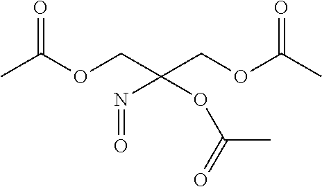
CC(OCC(COC(C)=O)(N=O)OC(C)=O)=O
